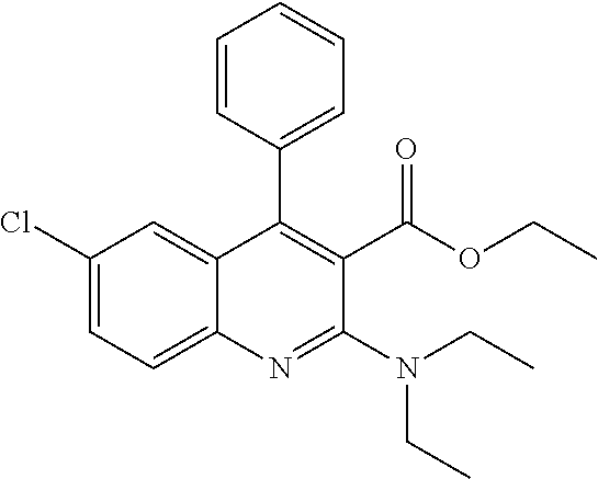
C1(Cl)=CC=C2C(=C1)C(C1=CC=CC=C1)=C(C(=O)OCC)C(N(CC)CC)=N2
